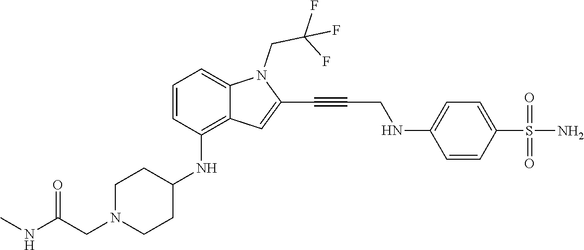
C1=CC(S(N)(=O)=O)=CC=C1NCC#CC1=CC2=C(NC3CCN(CC(NC)=O)CC3)C=CC=C2N1CC(F)(F)F
